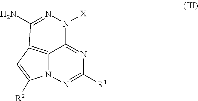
C12=C3C=C([R2])N1N=C([R1])N=C2N([X])N=C3N
